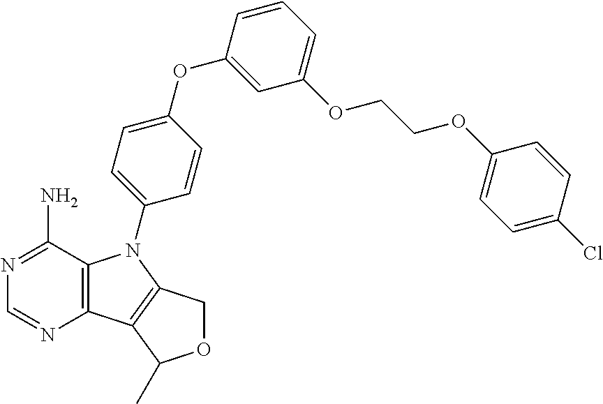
C12=C(C(N)=NC=N1)N(C1=CC=C(OC3=CC(OCCOC4=CC=C(Cl)C=C4)=CC=C3)C=C1)C1=C2C(C)OC1
